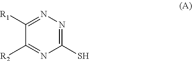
C1(S)=NN=C([R1])C([R2])=N1
